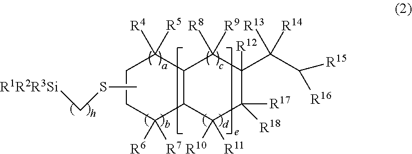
C1CC([R6])([R7])C2C(C1([R4])[R5])C([R8])([R9])C([R12])(C(C([R15])[R16])([R13])[R14])C([R17])([R18])C2([R10])[R11].C([R1R2R3Si])SC
